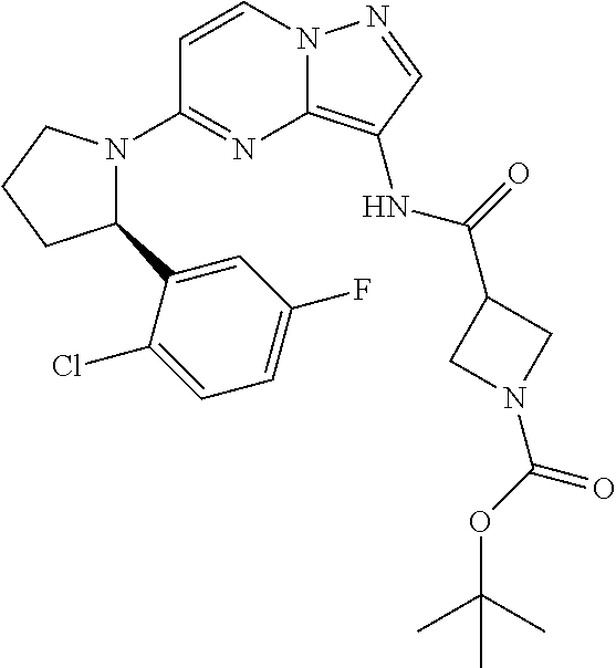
C1=CN2C(=C(NC(=O)C3CN(C(OC(C)(C)C)=O)C3)C=N2)N=C1N1C(C2=CC(F)=CC=C2Cl)CCC1
